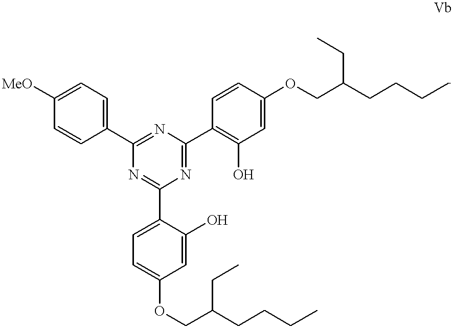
C1([MeO])=CC=C(C2=NC(C3=C(O)C=C(OCC(CCCC)CC)C=C3)=NC(C3=CC=C(OCC(CCCC)CC)C=C3O)=N2)C=C1
